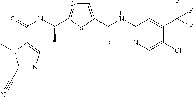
C(=O)(NC(C)C1=NC=C(C(NC2=NC=C(Cl)C(C(F)(F)F)=C2)=O)S1)C1=CN=C(C#N)N1C
